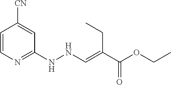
C1(NNC=C(C(OCC)=O)CC)=NC=CC([CN])=C1
